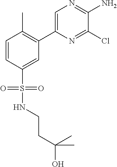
C1(C2=C(C)C=CC(S(NCCC(O)(C)C)(=O)=O)=C2)=CN=C(N)C(Cl)=N1
